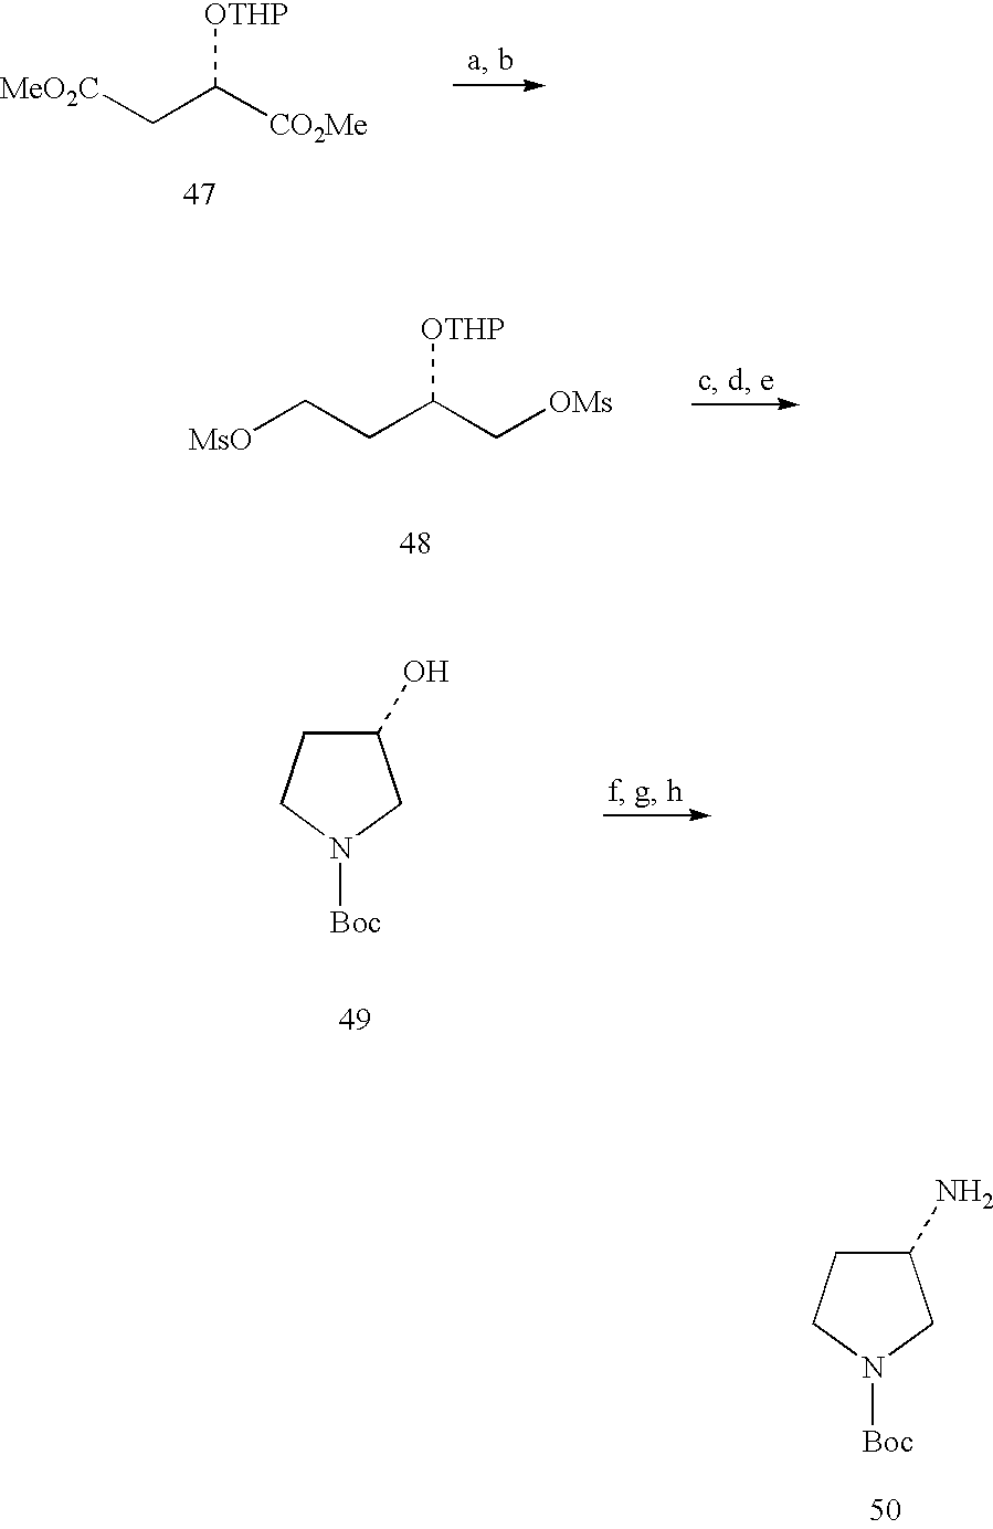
[MeO2C]CC([CO2Me])[OTHP].C(CC(C[OMs])[OTHP])[MsO].C1(O)CCN([Boc])C1.C1(N)CCN([Boc])C1
